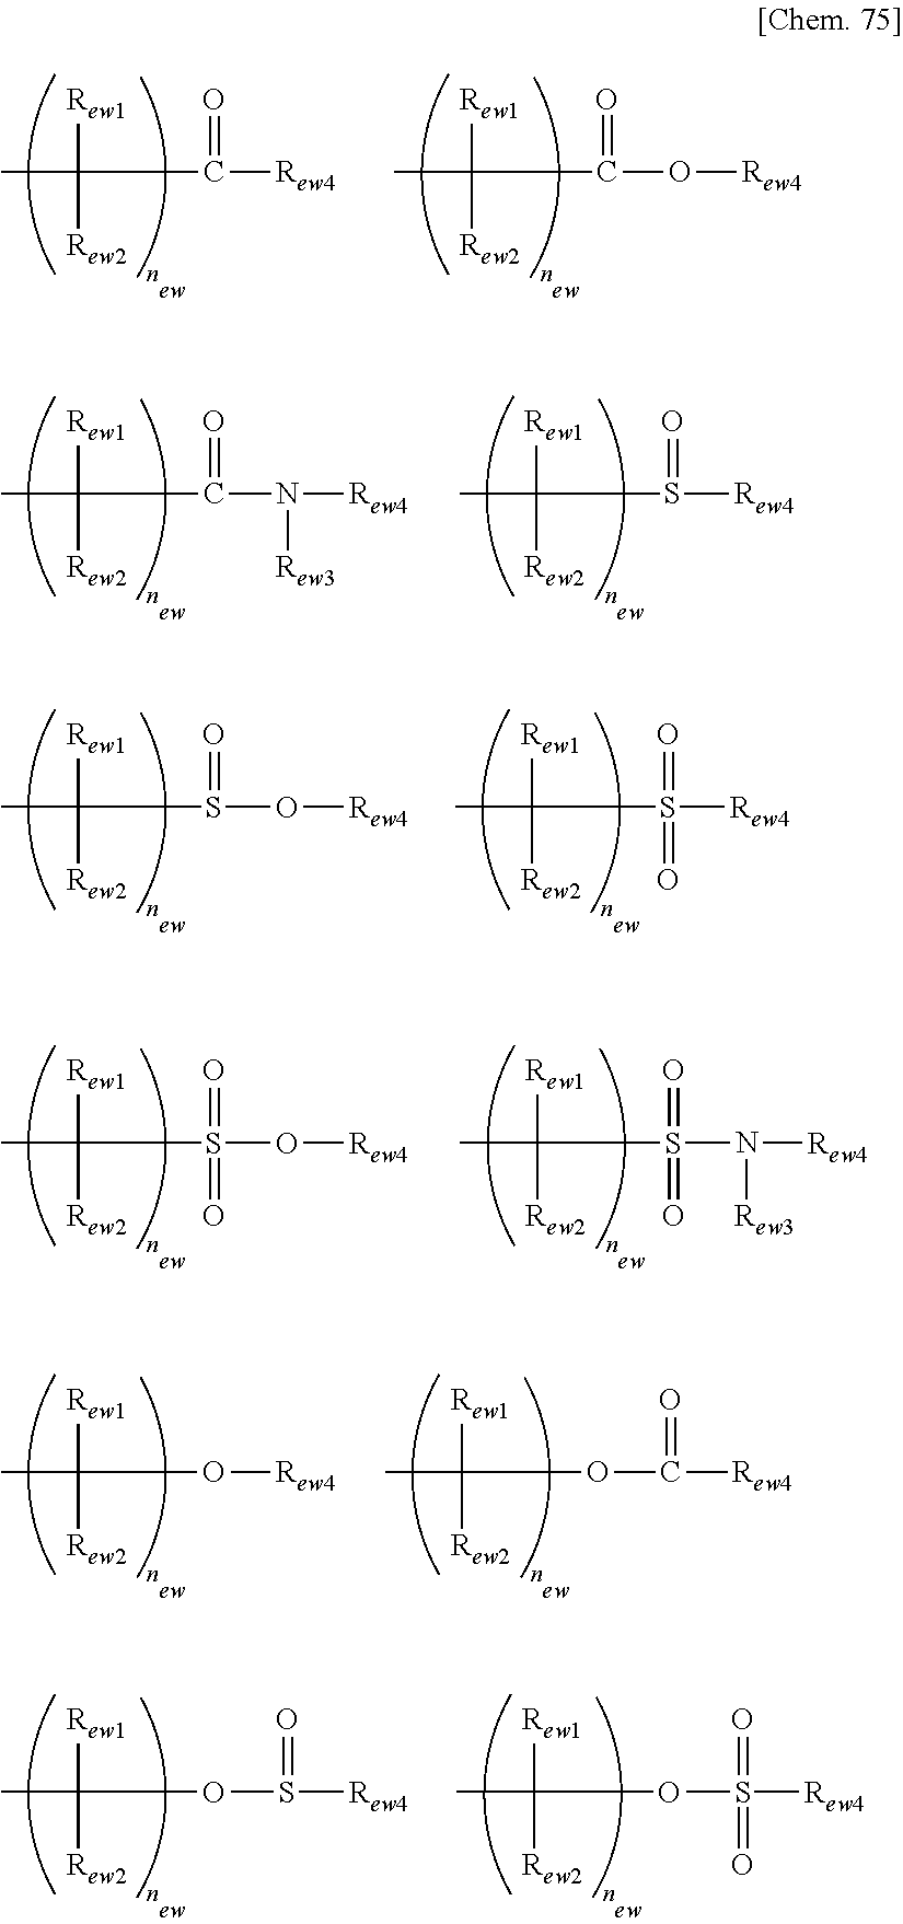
CC([Rew1])(C([Rew4])=O)[Rew2].CC([Rew1])(C(O[Rew4])=O)[Rew2].CC([Rew1])(C(N([Rew4])[Rew3])=O)[Rew2].CC([Rew1])(S([Rew4])=O)[Rew2].CC([Rew1])(S(O[Rew4])=O)[Rew2].CC([Rew1])(S([Rew4])(=O)=O)[Rew2].CC([Rew1])(S(O[Rew4])(=O)=O)[Rew2].CC([Rew1])(S(N([Rew4])[Rew3])(=O)=O)[Rew2].CC([Rew1])(O[Rew4])[Rew2].CC([Rew1])(OC([Rew4])=O)[Rew2].CC([Rew1])(OS([Rew4])=O)[Rew2].CC([Rew1])(OS([Rew4])(=O)=O)[Rew2]
